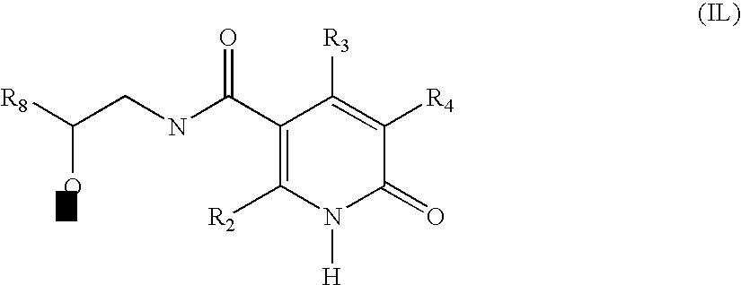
C1(C(=O)NCC([R8])O)=C([R2])N([H])C(=O)C([R4])=C1[R3]
